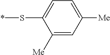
C1([Me])=CC([Me])=CC=C1S*
